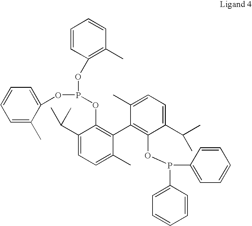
C1=C(C)C(OP(OC2=C(C3=C(OP(C4=CC=CC=C4)C4=CC=CC=C4)C(C(C)C)=CC=C3C)C(C)=CC=C2C(C)C)OC2=C(C)C=CC=C2)=CC=C1
